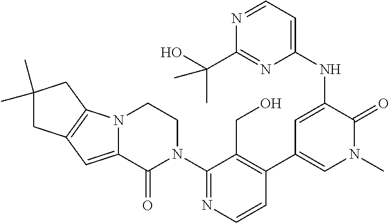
C1(N2CCN3C(=CC4=C3CC(C)(C)C4)C2=O)=NC=CC(C2=CN(C)C(=O)C(NC3=CC=NC(C(C)(O)C)=N3)=C2)=C1CO
